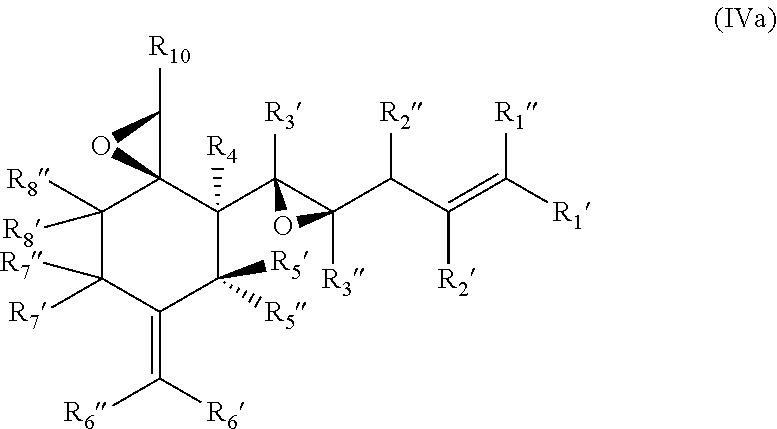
C1([R8])([R8])C([R7])([R7])C(=C([R6])[R6])C([R5])([R5])C([R4])(C2([R3])C(C(C(=C([R1])[R1])[R2])[R2])([R3])O2)C12C([R10])O2
